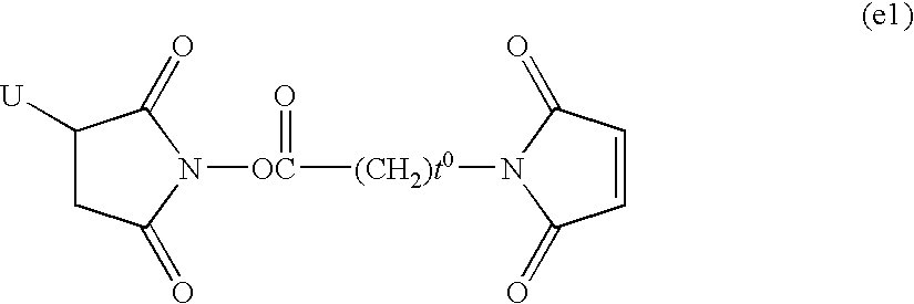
C1([U])CC(=O)N([OC]([(CH2)t0]N2C(=O)C=CC2=O)=O)C1=O
